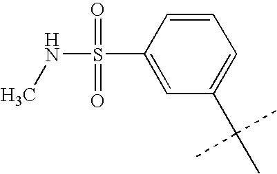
C1=CC(S(NC)(=O)=O)=CC(C(C)(C)C)=C1
